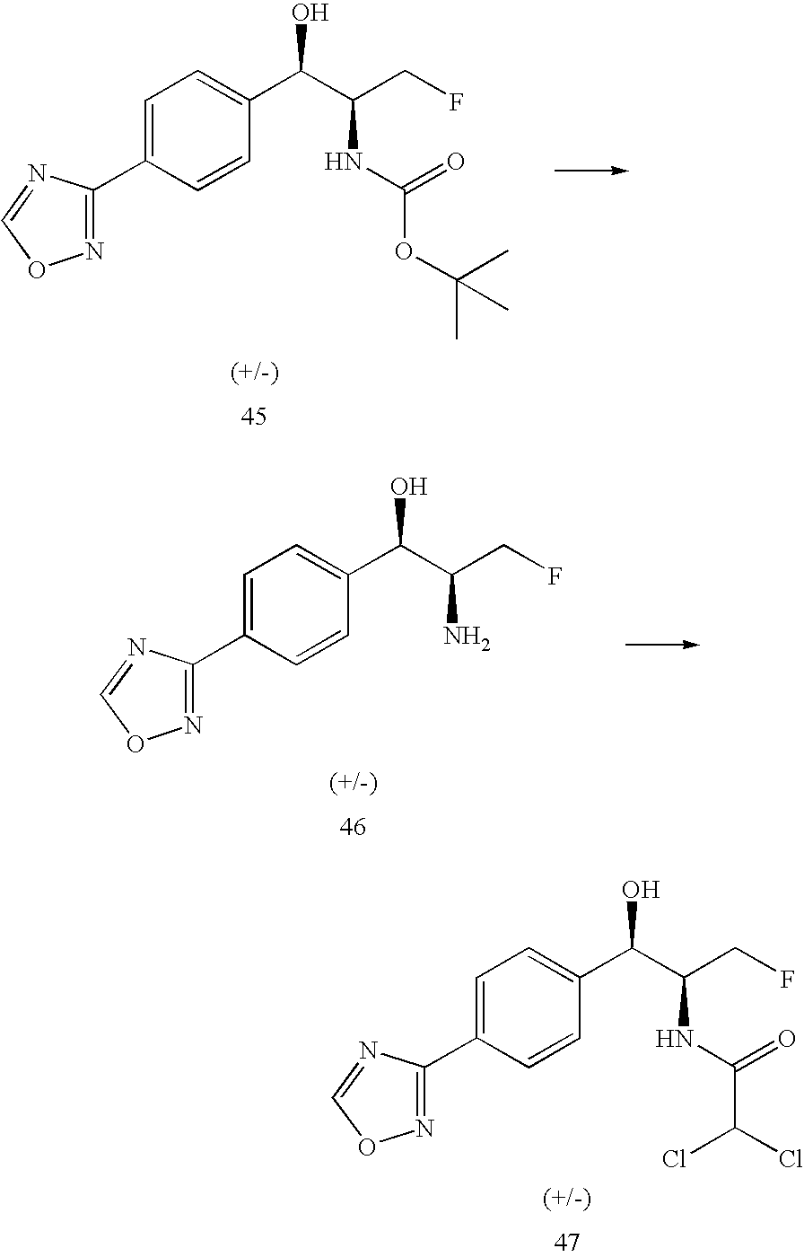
C1=C(C2=NOC=N2)C=CC(C(O)C(CF)NC(OC(C)(C)C)=O)=C1.C1=C(C2=NOC=N2)C=CC(C(O)C(CF)N)=C1.C1=C(C2=NOC=N2)C=CC(C(O)C(CF)NC(C(Cl)Cl)=O)=C1
